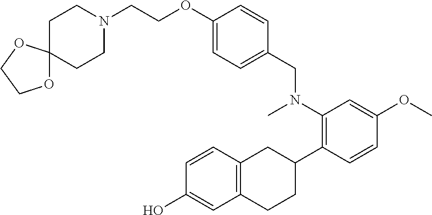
C1C2(CCN(CCOC3=CC=C(CN(C)C4=C(C5CC6=C(CC5)C=C(O)C=C6)C=CC(OC)=C4)C=C3)C1)OCCO2
